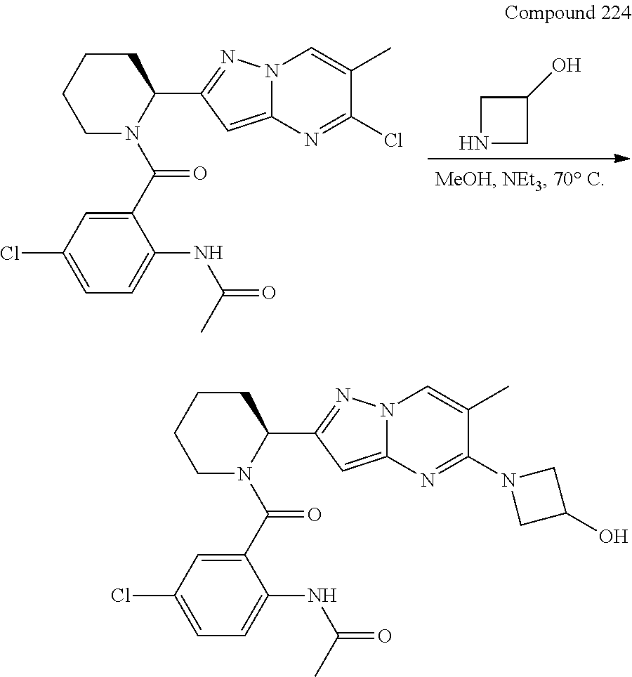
N1CC(O)C1.C1(C(N2C(C3=NN4C(=C3)N=C(Cl)C(C)=C4)CCCC2)=O)=CC(Cl)=CC=C1NC(=O)C.C1(C(N2C(C3=NN4C(=C3)N=C(N3CC(O)C3)C(C)=C4)CCCC2)=O)=CC(Cl)=CC=C1NC(=O)C
